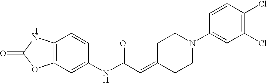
O=C1OC2=C(N1)C=CC(NC(C=C1CCN(C3=CC(Cl)=C(Cl)C=C3)CC1)=O)=C2
